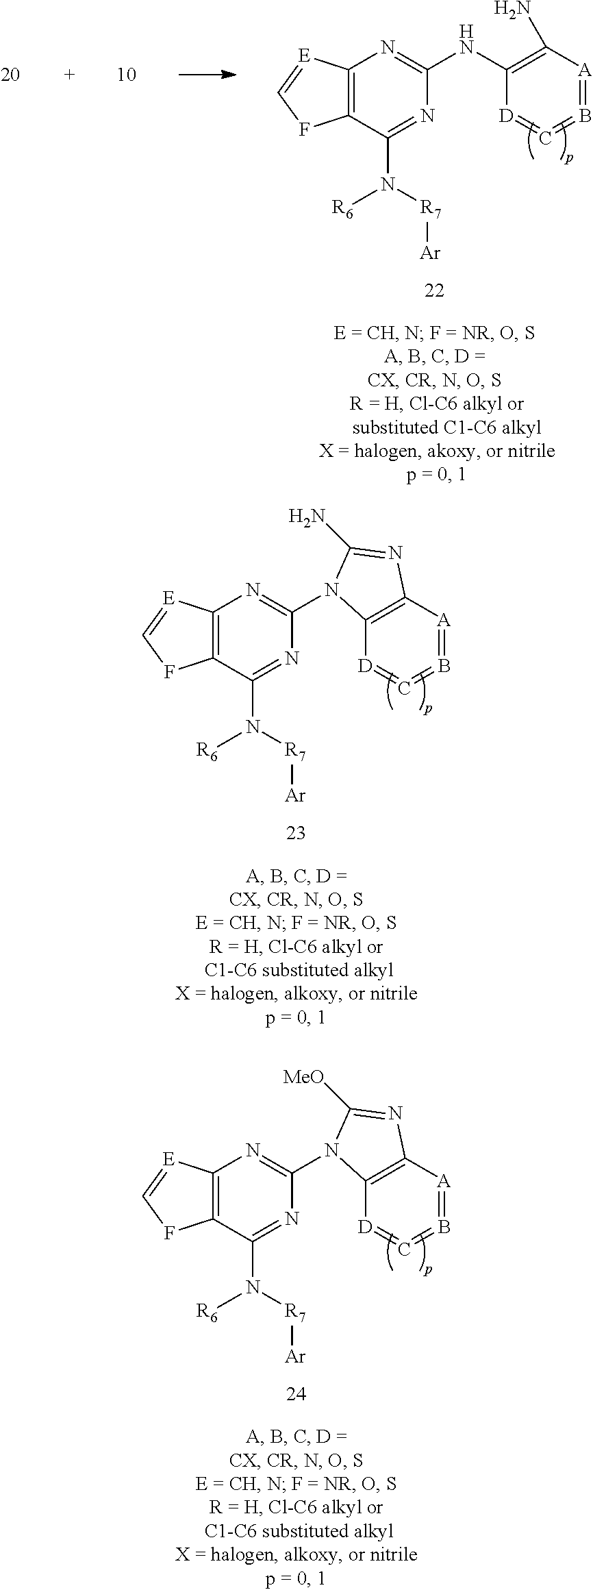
C12=C(N=C(N3C4=C([A]=B=C=[D]4)N=C3N)N=C1N([R7][Ar])[R6])[E]=CF2.C12=C(N=C(N3C4=C([A]=B=C=[D]4)N=C3[MeO])N=C1N([R7][Ar])[R6])[E]=CF2.C12=C(N=C(NC3=C(N)[A]=B=C=[D]3)N=C1N([R7][Ar])[R6])[E]=CF2
